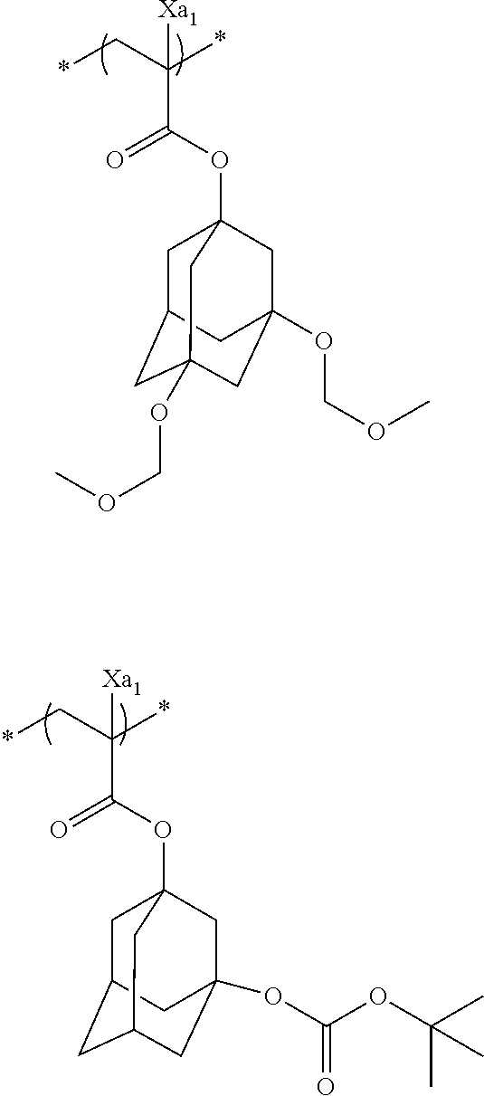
*CC(*)(C(OC12CC3CC(OCOC)(CC(OCOC)(C1)C3)C2)=O)[Xa1].*CC(*)(C(OC12CC3CC(CC(OC(OC(C)(C)C)=O)(C1)C3)C2)=O)[Xa1]
